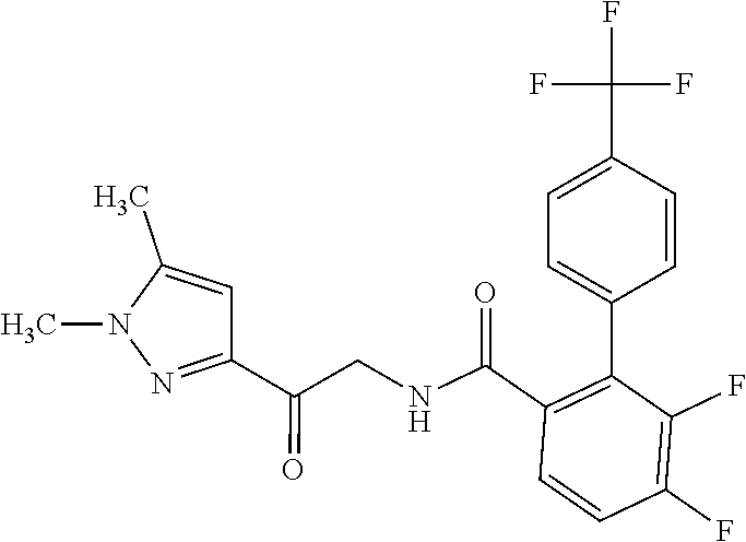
C1=C(C(F)(F)F)C=CC(C2=C(C(NCC(=O)C3=NN(C)C(C)=C3)=O)C=CC(F)=C2F)=C1
